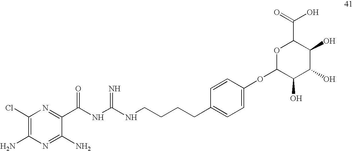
C1(Cl)=C(N)N=C(N)C(C(NC(NCCCCC2=CC=C(OC3C(O)C(O)C(O)C(C(O)=O)O3)C=C2)=N)=O)=N1
